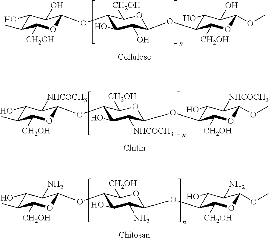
C1(O)C(C)C([CH2OH])OC(OC2C(O)C(O)C(OC3C(O)C(O)C(OC)OC3[CH2OH])OC2[CH2OH])C1O.C1(O)C(C)C([CH2OH])OC(OC2C(O)C([NHCOCH3])C(OC3C(O)C([NHCOCH3])C(OC)OC3[CH2OH])OC2[CH2OH])C1[NHCOCH3].C1(O)C(C)C([CH2OH])OC(OC2C(O)C(N)C(OC3C(O)C(N)C(OC)OC3[CH2OH])OC2[CH2OH])C1N
